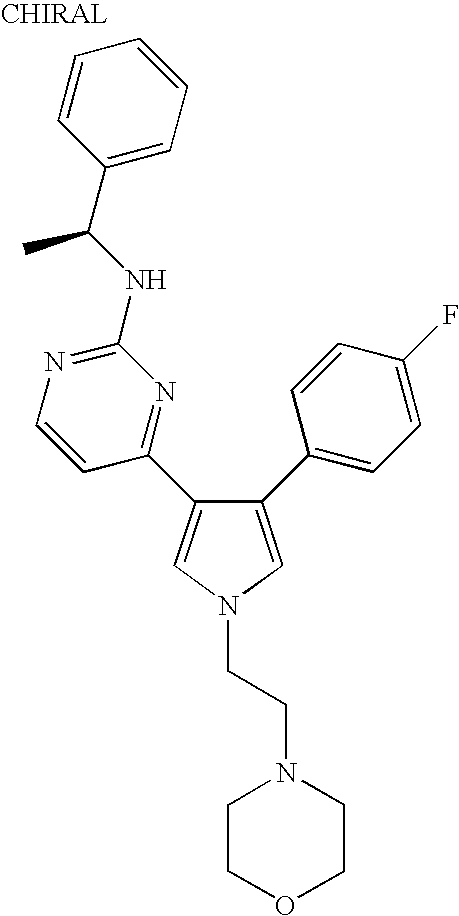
C1(C2=CC=C(F)C=C2)=CN(CCN2CCOCC2)C=C1C1=NC(NC(C2=CC=CC=C2)C)=NC=C1
